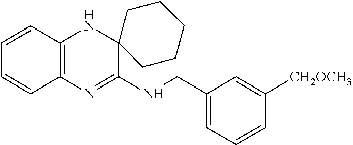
C1=CC2=C(C=C1)N=C(NCC1=CC=CC([CH2OCH3])=C1)C1(N2)CCCCC1
